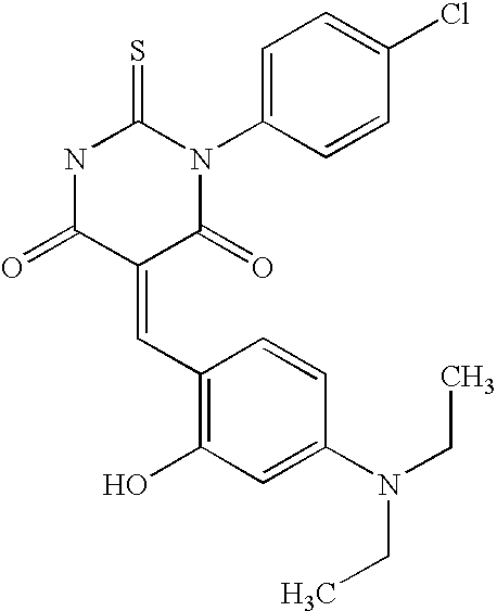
N1C(=O)C(=CC2=C(O)C=C(N(CC)CC)C=C2)C(=O)N(C2=CC=C(Cl)C=C2)C1=S
